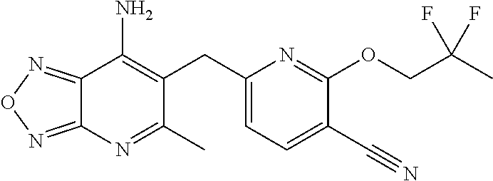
C12=NON=C1N=C(C)C(CC1=CC=C(C#N)C(OCC(C)(F)F)=N1)=C2N
